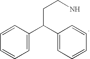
C1=CC(C(C2=CC=CC=C2)CCN)=CC=C1
